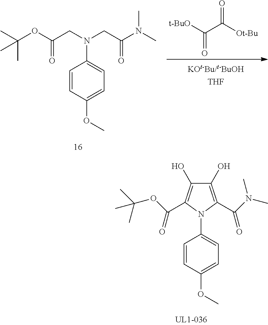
C(OC(CN(CC(N(C)C)=O)C1=CC=C(OC)C=C1)=O)(C)(C)C.[t-BuO]C(C([Ot-Bu])=O)=O.C1(O)=C(C(N(C)C)=O)N(C2=CC=C(OC)C=C2)C(C(OC(C)(C)C)=O)=C1O
